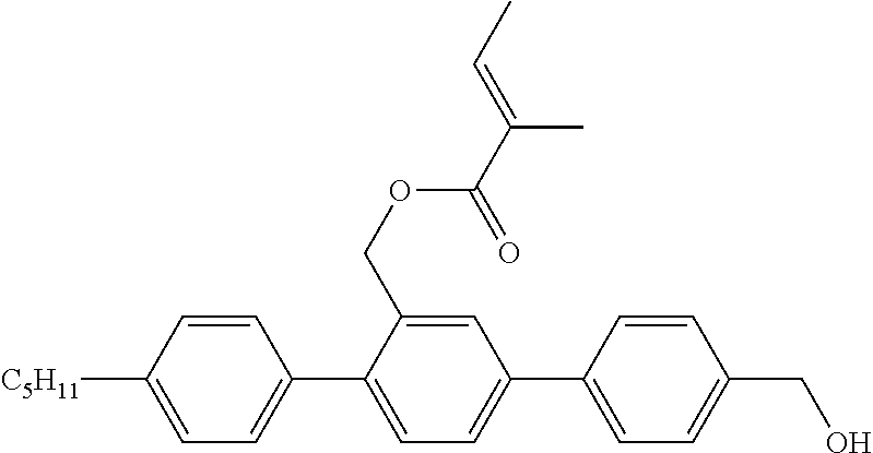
C1=CC([C5H11])=CC=C1C1=CC=C(C2=CC=C(CO)C=C2)C=C1COC(C(=CC)C)=O
